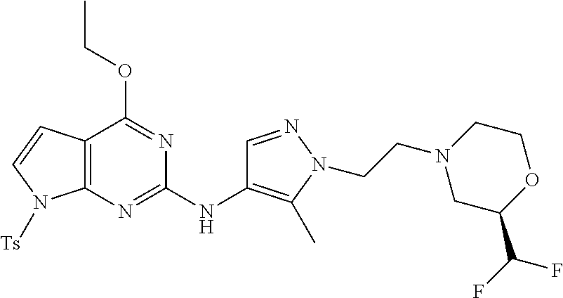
C12=C(N=C(NC3=C(C)N(CCN4CC(C(F)F)OCC4)N=C3)N=C1OCC)N([Ts])C=C2
